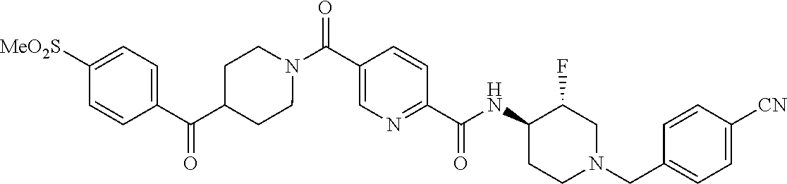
N(C(C1=NC=C(C(=O)N2CCC(C(=O)C3=CC=C([SO2Me])C=C3)CC2)C=C1)=O)C1CCN(CC2=CC=C([CN])C=C2)CC1F
